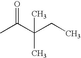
CC(C(CC)(C)C)=O
